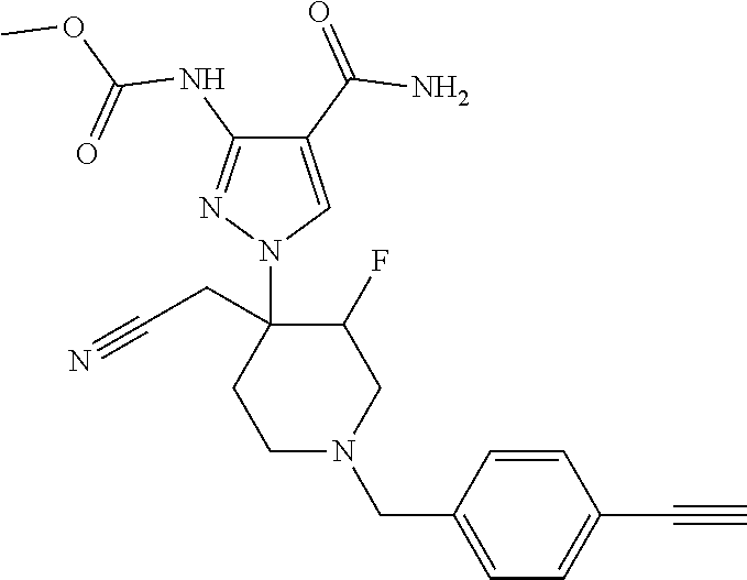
C1N(CC2=CC=C(C#C)C=C2)CC(F)C(CC#N)(N2C=C(C(=O)N)C(NC(OC)=O)=N2)C1
